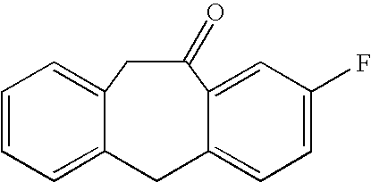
C1C(=O)C2=CC(F)=CC=C2CC2=CC=CC=C12
